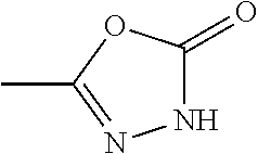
N1C(=O)OC(C)=N1
